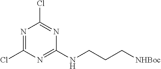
N1=C(Cl)N=C(NCCC[NHBoc])N=C1Cl
